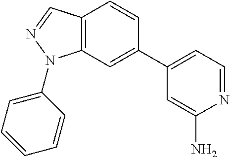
C1(C2=CC=NC(N)=C2)=CC2=C(C=C1)C=NN2C1=CC=CC=C1
